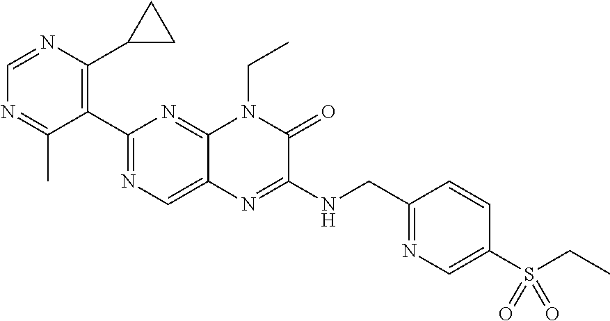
C1(C2=NC=C3C(=N2)N(CC)C(=O)C(NCC2=NC=C(S(CC)(=O)=O)C=C2)=N3)=C(C2CC2)N=CN=C1C
